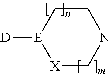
[X]1CNCC[E]1[D]
